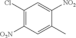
C1(Cl)=C([O2N])C=C(C)C([NO2])=C1
